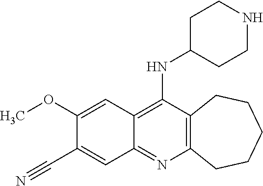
C12=C(C(NC3CCNCC3)=C3C(=N1)C=C(C#N)C(OC)=C3)CCCCC2
